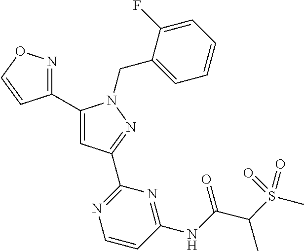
C1(C2=NOC=C2)=CC(C2=NC=CC(NC(C(S(C)(=O)=O)C)=O)=N2)=NN1CC1=CC=CC=C1F
